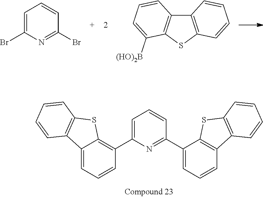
C1=C(C2=C3C(=CC=C2)C2=C(S3)C=CC=C2)N=C(C2=CC=CC3=C2SC2=C3C=CC=C2)C=C1.C12=C(SC3=C1C=CC=C3[(HO)2B])C=CC=C2.C1=C(Br)N=C(Br)C=C1
